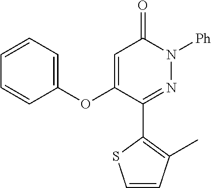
C1=C(OC2=CC=CC=C2)C(C2=C(C)C=CS2)=NN([Ph])C1=O
